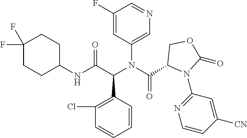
C1(F)=CC(N(C(C2N(C3=NC=CC([CN])=C3)C(=O)OC2)=O)C(C(NC2CCC(F)(F)CC2)=O)C2=C(Cl)C=CC=C2)=CN=C1
